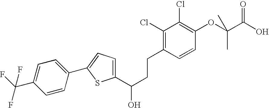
C1(C(CCC2=C(Cl)C(Cl)=C(OC(C)(C(=O)O)C)C=C2)O)=CC=C(C2=CC=C(C(F)(F)F)C=C2)S1
